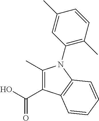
C1(C)=C(C(O)=O)C2=C(N1C1=C(C)C=CC(C)=C1)C=CC=C2
